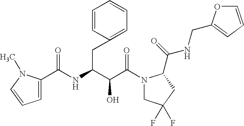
C(C(N1CC(F)(F)CC1C(NCC1=CC=CO1)=O)=O)(O)C(CC1=CC=CC=C1)NC(=O)C1=CC=CN1C
